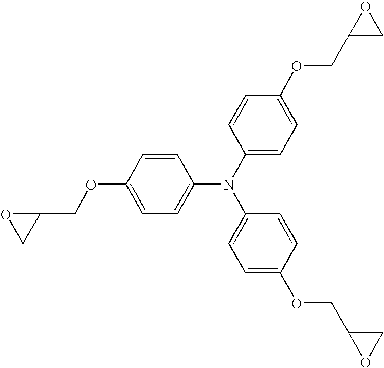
C1(COC2=CC=C(N(C3=CC=C(OCC4CO4)C=C3)C3=CC=C(OCC4OC4)C=C3)C=C2)OC1
